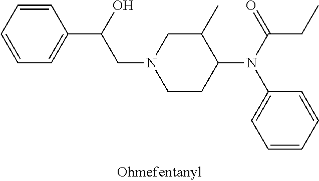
C1(C(CN2CCC(N(C(=O)CC)C3=CC=CC=C3)C(C)C2)O)=CC=CC=C1
